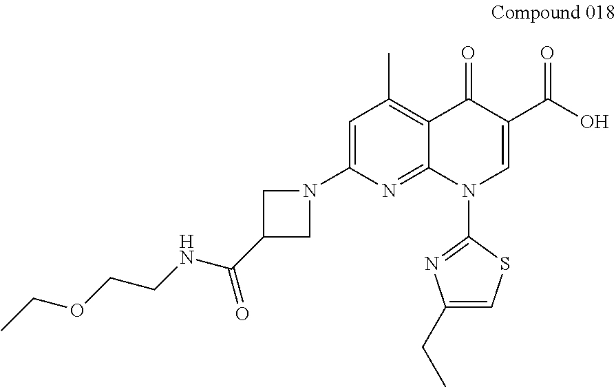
C12=C(C)C=C(N3CC(C(=O)NCCOCC)C3)N=C1N(C1=NC(CC)=CS1)C=C(C(=O)O)C2=O
